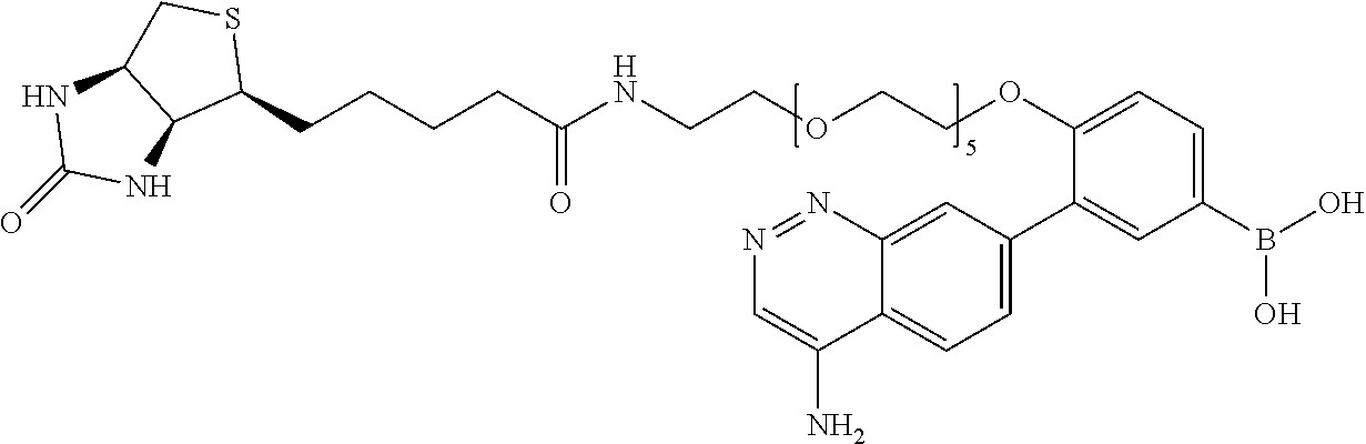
C1(CCCCC(NCCOCCOC2=CC=C(B(O)O)C=C2C2=CC=C3C(=C2)N=NC=C3N)=O)SCC2C1NC(=O)N2
